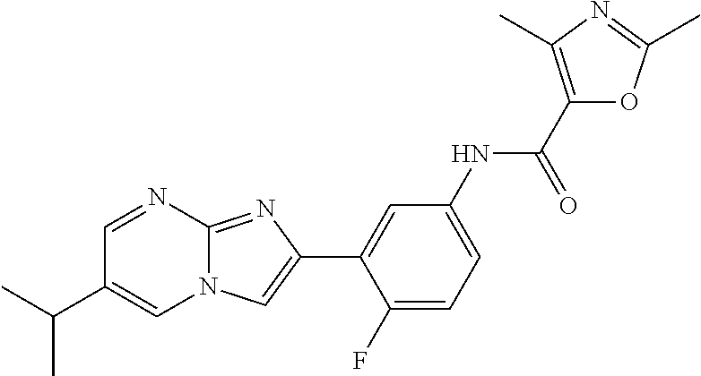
C1=NC2=NC(C3=CC(NC(C4=C(C)N=C(C)O4)=O)=CC=C3F)=CN2C=C1C(C)C
